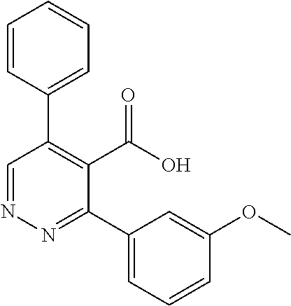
N1=CC(C2=CC=CC=C2)=C(C(=O)O)C(C2=CC=CC(OC)=C2)=N1
